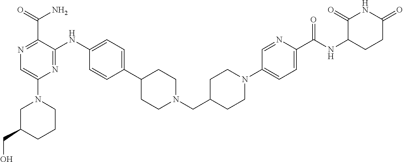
C1(N2CC(CO)CCC2)=CN=C(C(N)=O)C(NC2=CC=C(C3CCN(CC4CCN(C5=CC=C(C(NC6CCC(=O)NC6=O)=O)N=C5)CC4)CC3)C=C2)=N1
